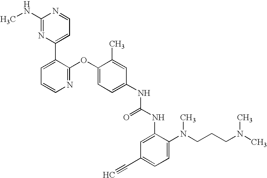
C1(NC)=NC(C2=CC=CN=C2OC2=CC=C(NC(NC3=CC(C#C)=CC=C3N(CCCN(C)C)C)=O)C=C2C)=CC=N1
